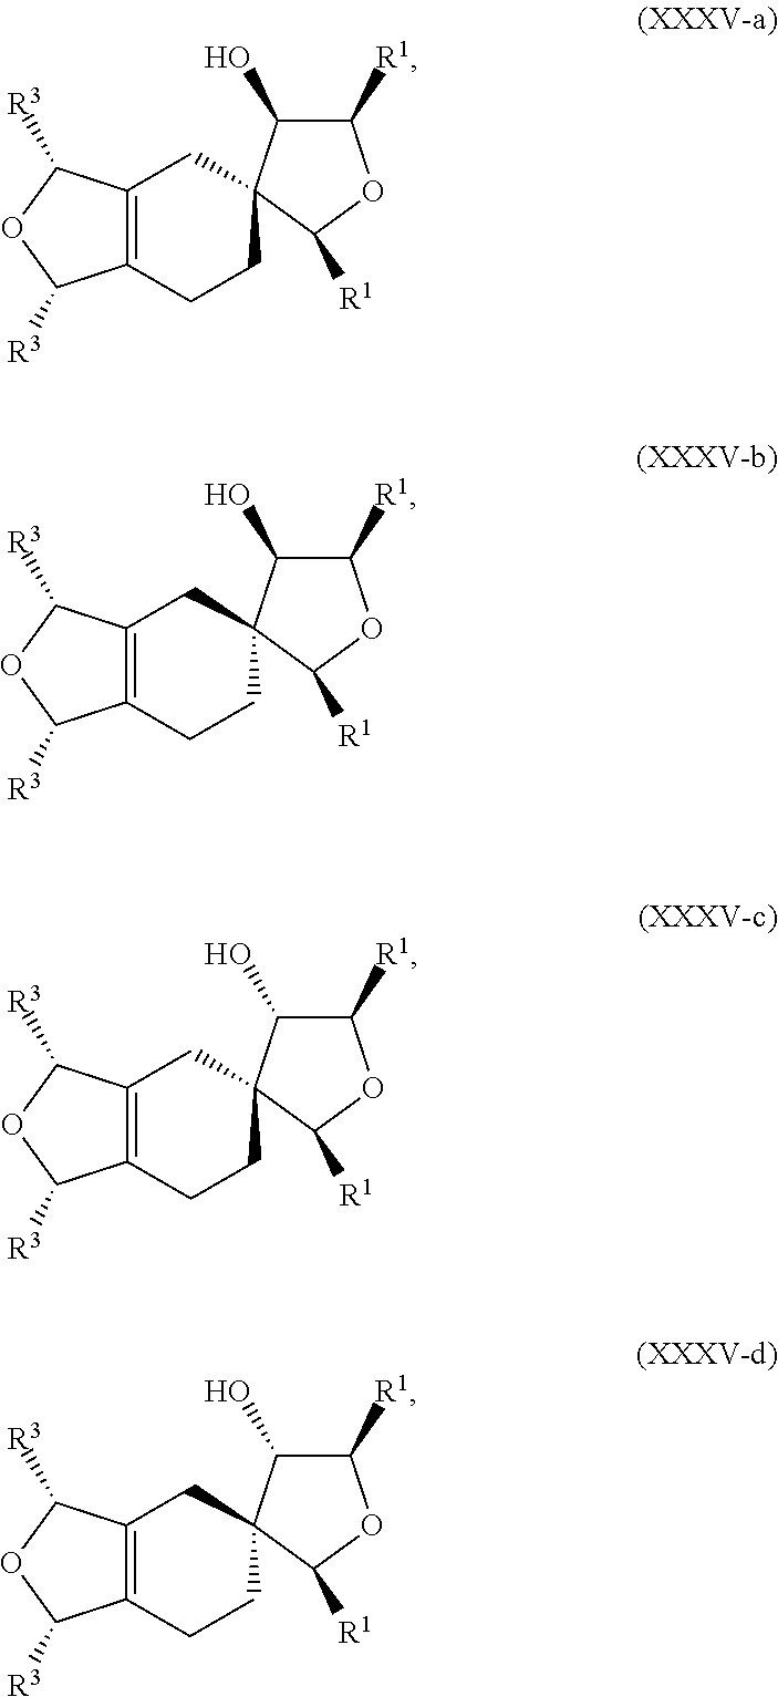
C12=C(CCC3(C1)C(O)C([R1])OC3[R1])C([R3])OC2[R3].C12=C(CCC3(C1)C(O)C([R1])OC3[R1])C([R3])OC2[R3].C12=C(CCC3(C1)C(O)C([R1])OC3[R1])C([R3])OC2[R3].C12=C(CCC3(C1)C(O)C([R1])OC3[R1])C([R3])OC2[R3]
